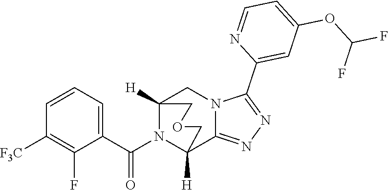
C1=CC=C(C(N2C3([H])C4=NN=C(C5=CC(OC(F)F)=CC=N5)N4CC2([H])COC3)=O)C(F)=C1[F3C]
